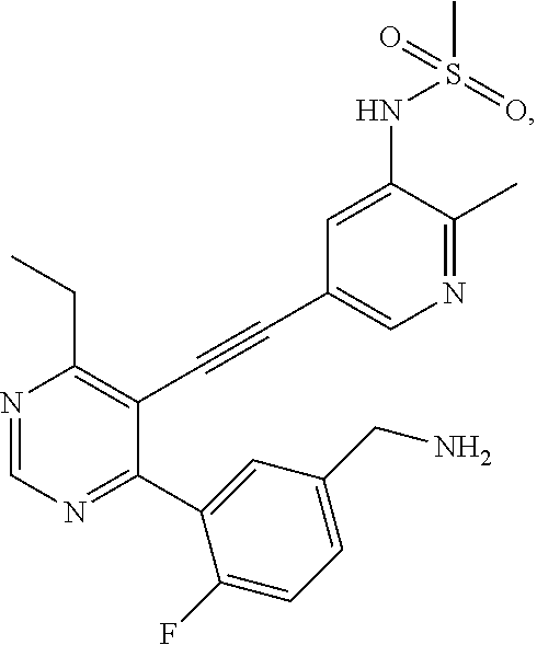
N1=CN=C(C2=CC(CN)=CC=C2F)C(C#CC2=CN=C(C)C(NS(=O)(=O)C)=C2)=C1CC
